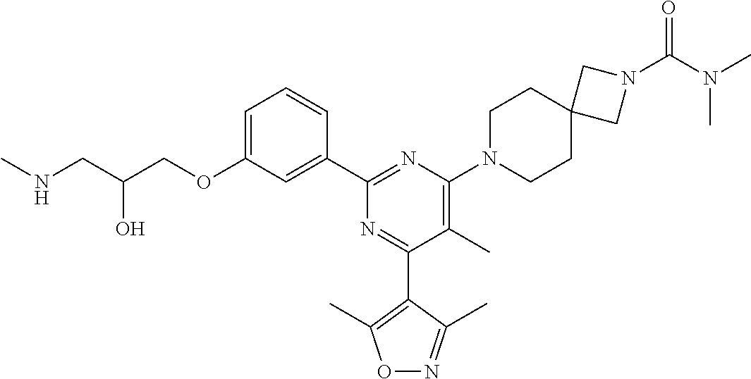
C1=C(OCC(CNC)O)C=C(C2=NC(N3CCC4(CC3)CN(C(N(C)C)=O)C4)=C(C)C(C3=C(C)ON=C3C)=N2)C=C1
